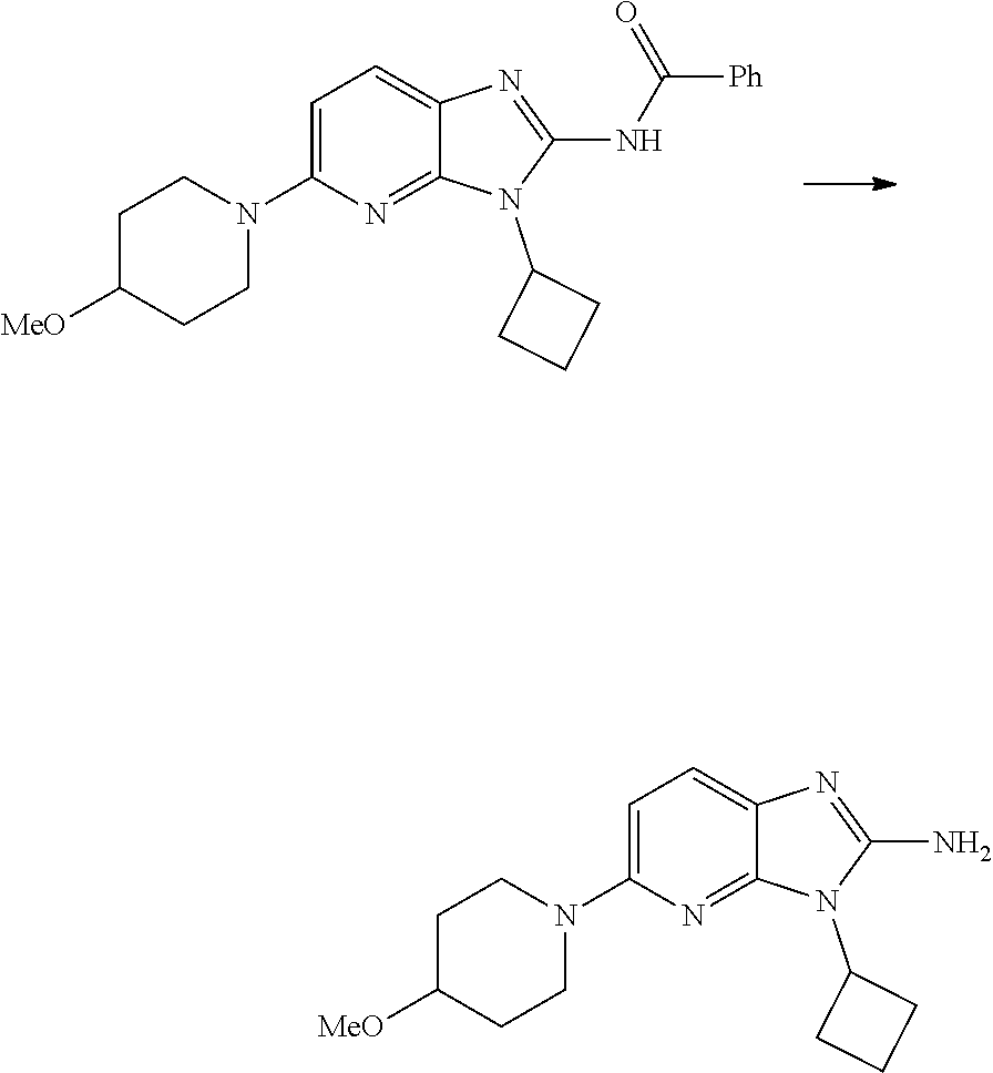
C1=C(N2CCC([MeO])CC2)N=C2C(=C1)N=C(NC(=O)[Ph])N2C1CCC1.C1=C(N2CCC([MeO])CC2)N=C2C(=C1)N=C(N)N2C1CCC1
